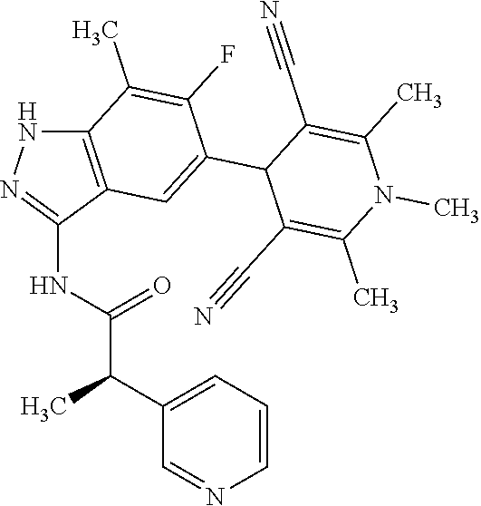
C12=C(C(NC(C(C3=CC=CN=C3)C)=O)=NN1)C=C(C1C(C#N)=C(C)N(C)C(C)=C1C#N)C(F)=C2C
